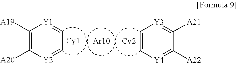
C1([A19])=C([A20])[Y2]=CC=[Y1]1.C1=C[Y4]=C([A22])C([A21])=[Y3]1.[Ar10].[Cy2]
